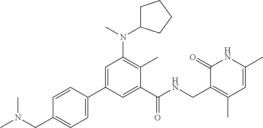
C1=CC(C2=CC(N(C)C3CCCC3)=C(C)C(C(NCC3=C(C)C=C(C)NC3=O)=O)=C2)=CC=C1CN(C)C
